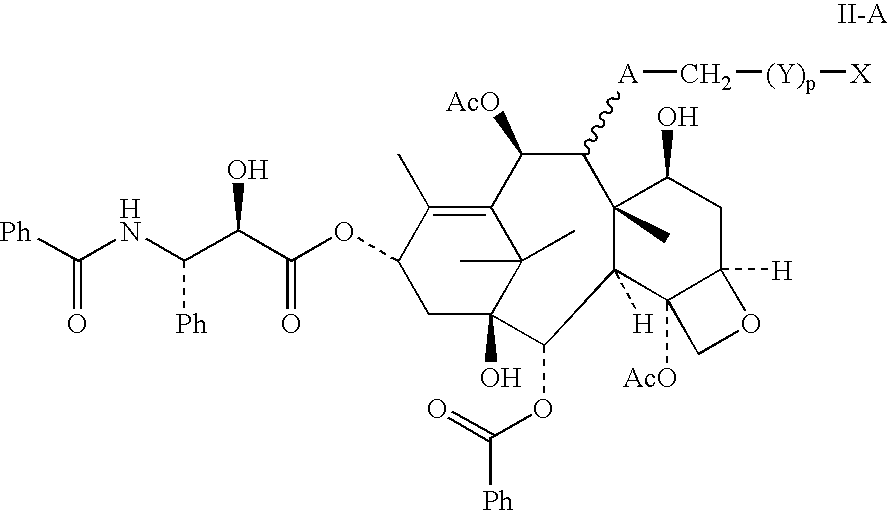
C1C2(O)C(C)(C)C(=C(C)C1OC(C(C(NC([Ph])=O)[Ph])O)=O)C([AcO])C([A]C[(Y)p][X])C1(C)C([H])(C2OC(=O)[Ph])C2([AcO])C([H])(CC1O)OC2
